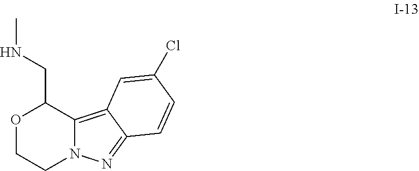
O1CCN2C(=C3C(=N2)C=CC(Cl)=C3)C1CNC
